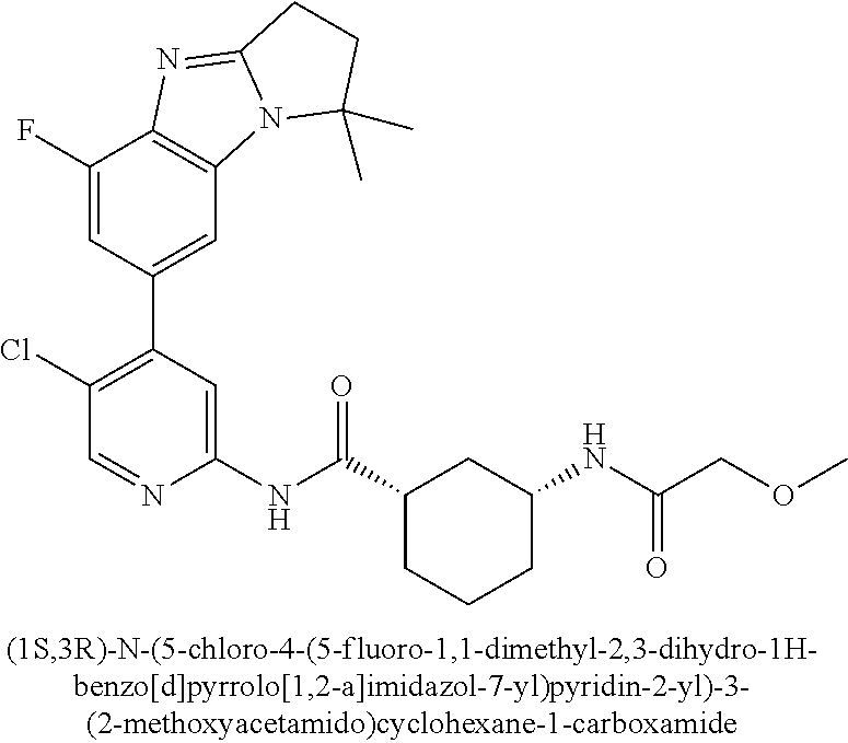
C1(F)=CC(C2=C(Cl)C=NC(NC(C3CCCC(NC(=O)COC)C3)=O)=C2)=CC2=C1N=C1N2C(C)(C)CC1
